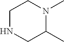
N1CC(C)N(C)CC1
